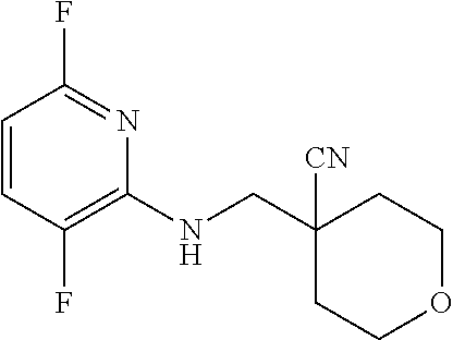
FC1=NC(NCC2([CN])CCOCC2)=C(F)C=C1
